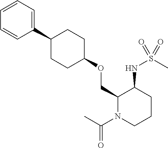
C1(C2=CC=CC=C2)CCC(OCC2N(C(C)=O)CCCC2NS(C)(=O)=O)CC1
